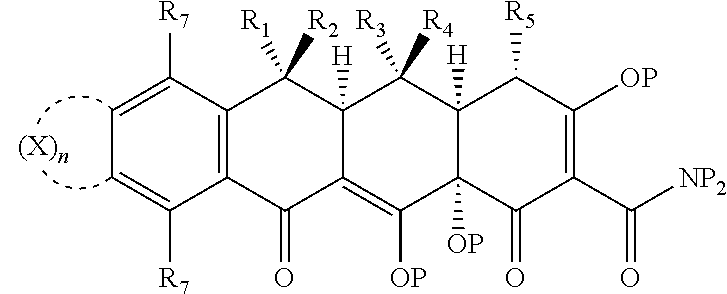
C1([R7])=CC=C([R7])C2=C1C(=O)C1=C([OP])C3([OP])C([H])(C([R3])([R4])C1([H])C2([R1])[R2])C([R5])C([OP])=C(C([NP2])=O)C3=O
